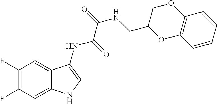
C1(F)=C(F)C=C2C(=C1)C(NC(=O)C(=O)NCC1OC3=C(OC1)C=CC=C3)=CN2
